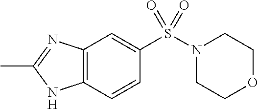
C12=C(C=CC(S(N3CCOCC3)(=O)=O)=C1)NC(C)=N2
